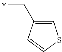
C(C1=CSC=C1)C
